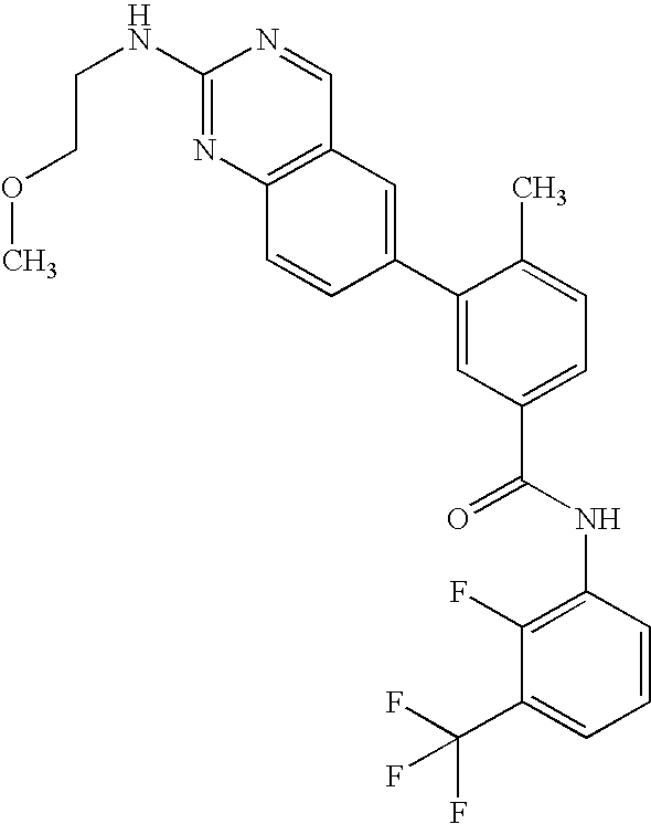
C1(C2=CC(C(NC3=C(F)C(C(F)(F)F)=CC=C3)=O)=CC=C2C)=CC2=C(C=C1)N=C(NCCOC)N=C2
